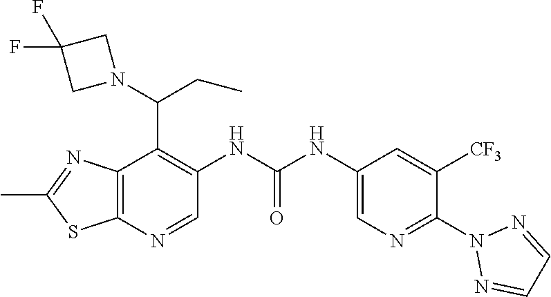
C1=NN(C2=NC=C(NC(NC3=C(C(N4CC(F)(F)C4)CC)C4=C(SC(C)=N4)N=C3)=O)C=C2[CF3])N=C1
